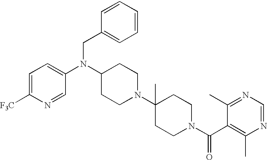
C1=CC=CC(CN(C2CCN(C3(C)CCN(C(C4=C(C)N=CN=C4C)=O)CC3)CC2)C2=CC=C([F3C])N=C2)=C1
